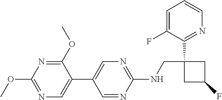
C1(C2=CN=C(NCC3(C4=NC=CC=C4F)CC(F)C3)N=C2)=CN=C(OC)N=C1OC
